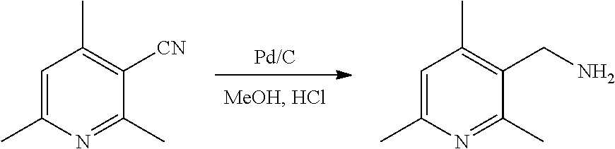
[Pd/C].C1=C(C)N=C(C)C([CN])=C1C.C1=C(C)N=C(C)C(CN)=C1C
